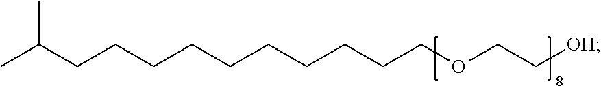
CC(CCCCCCCCCCOCC[OH])C
